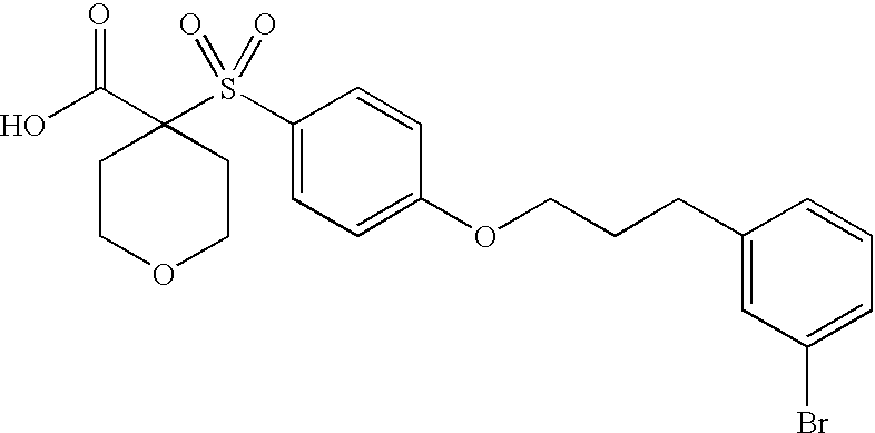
C1(S(C2(C(O)=O)CCOCC2)(=O)=O)=CC=C(OCCCC2=CC(Br)=CC=C2)C=C1
